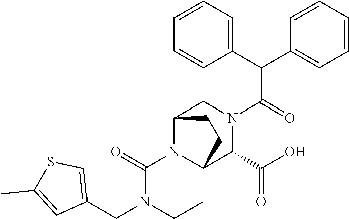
C1(C(C2=CC=CC=C2)C(=O)N2CC3N(C(=O)N(CC4=CSC(C)=C4)CC)C(C2C(O)=O)CC3)=CC=CC=C1
